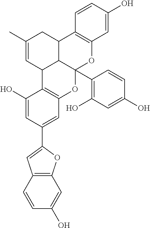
C1(C2=CC3=C(O2)C=C(O)C=C3)=CC2=C(C(O)=C1)C1C3C(C4=C(O)C=C(O)C=C4)(O2)OC2=C(C3CC(C)=C1)C=CC(O)=C2
